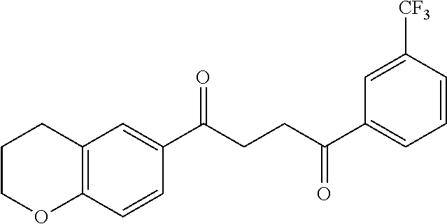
C12=C(C=CC(C(CCC(C3=CC=CC([CF3])=C3)=O)=O)=C1)OCCC2
